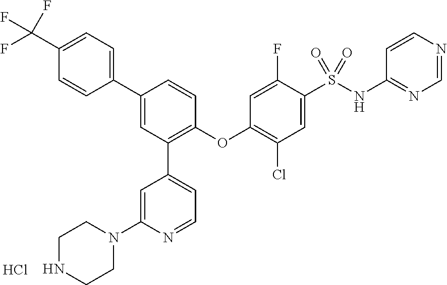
Cl.C1(C(F)(F)F)=CC=C(C2=CC(C3=CC=NC(N4CCNCC4)=C3)=C(OC3=C(Cl)C=C(S(NC4=NC=NC=C4)(=O)=O)C(F)=C3)C=C2)C=C1
